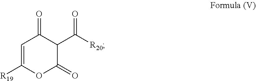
C1=C([R19])OC(=O)C(C([R20])=O)C1=O
